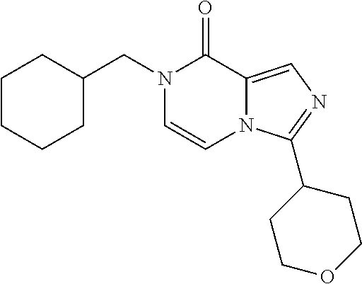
C1(CN2C=CN3C(=CN=C3C3CCOCC3)C2=O)CCCCC1
